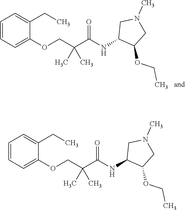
C1=C(CC)C(OCC(C(NC2C(OCC)CN(C)C2)=O)(C)C)=CC=C1.C1=C(CC)C(OCC(C(NC2C(OCC)CN(C)C2)=O)(C)C)=CC=C1
